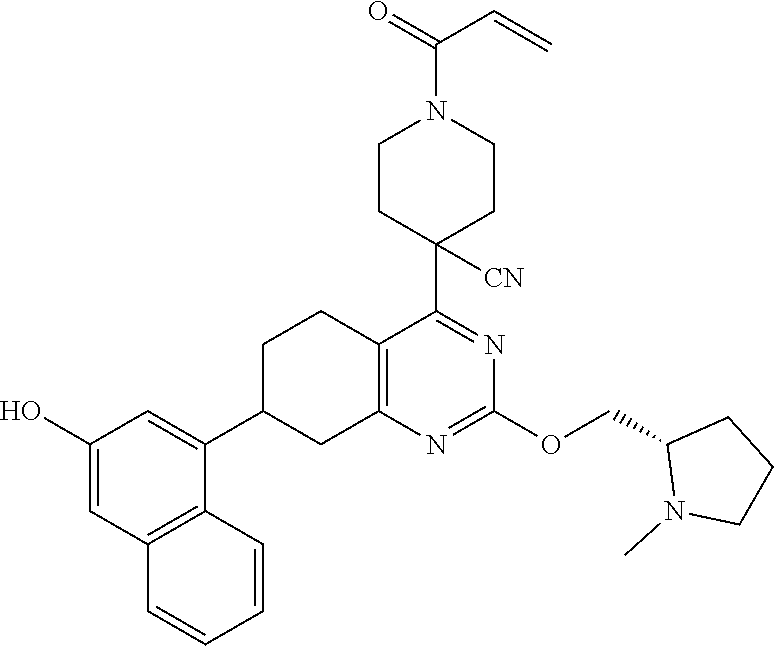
C1(O)=CC2=C(C(C3CC4=C(CC3)C(C3([CN])CCN(C(=O)C=C)CC3)=NC(OCC3N(C)CCC3)=N4)=C1)C=CC=C2
